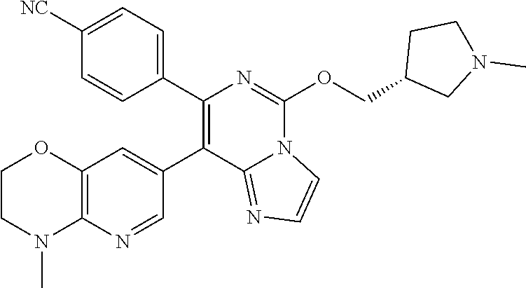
C1([NC])=CC=C(C2=C(C3=CC4=C(N=C3)N(C)CCO4)C3=NC=CN3C(OCC3CN(C)CC3)=N2)C=C1
